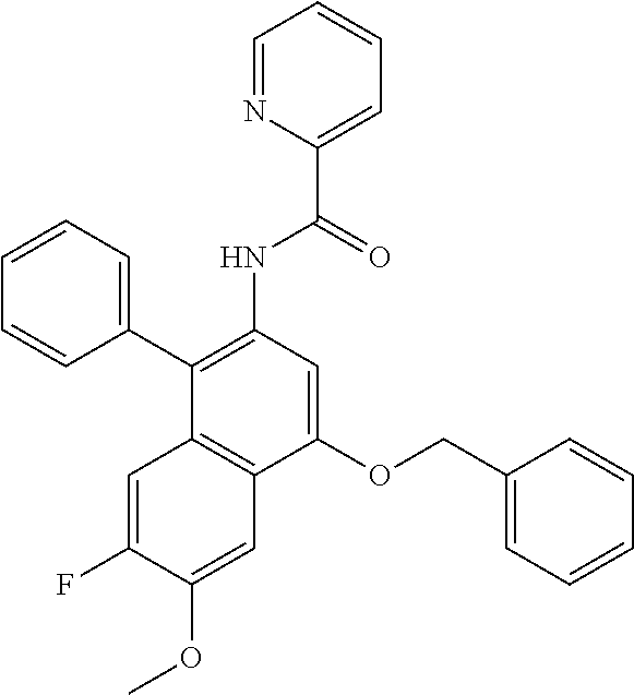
C1(OCC2=CC=CC=C2)=CC(NC(C2=CC=CC=N2)=O)=C(C2=CC=CC=C2)C2=C1C=C(OC)C(F)=C2
